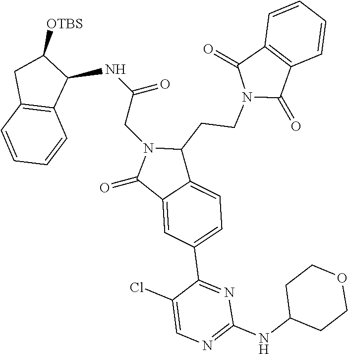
C(N1C(=O)C2=CC(C3=NC(NC4CCOCC4)=NC=C3Cl)=CC=C2C1CCN1C(=O)C2=C(C1=O)C=CC=C2)C(NC1C([OTBS])CC2=C1C=CC=C2)=O
